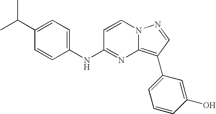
C1(C(C)C)=CC=C(NC2=NC3=C(C4=CC=CC(O)=C4)C=NN3C=C2)C=C1
